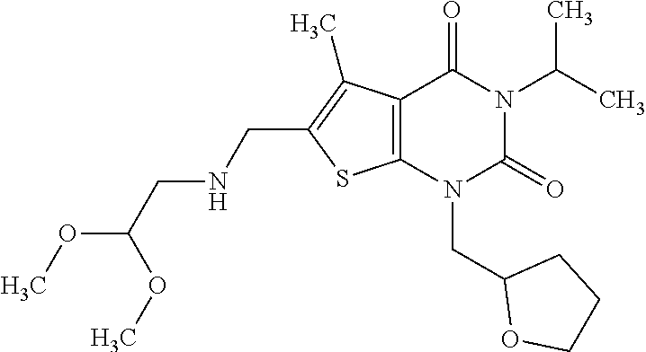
C12=C(N(CC3OCCC3)C(=O)N(C(C)C)C1=O)SC(CNCC(OC)OC)=C2C
